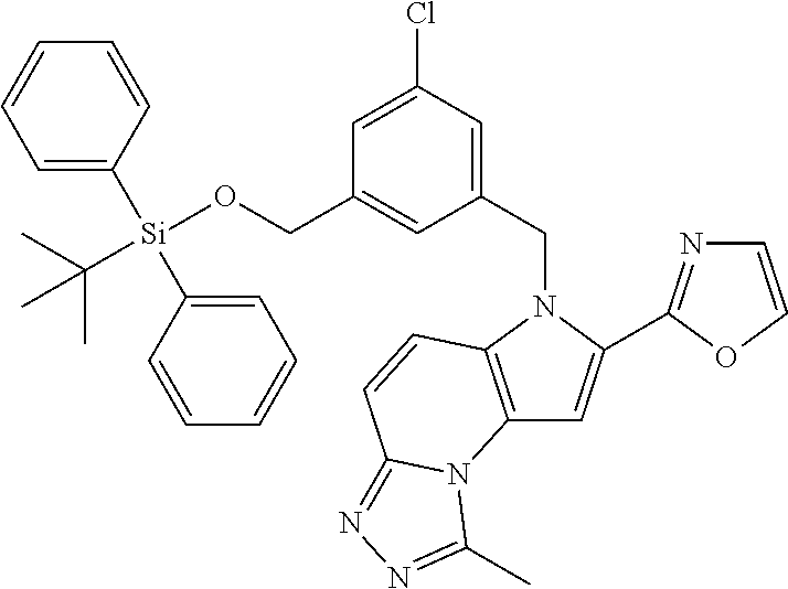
C12=C(N(CC3=CC(Cl)=CC(CO[Si](C4=CC=CC=C4)(C4=CC=CC=C4)C(C)(C)C)=C3)C(C3=NC=CO3)=C1)C=CC1=NN=C(C)N21
